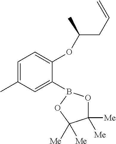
C1=C(C)C=C(B2OC([Me])([Me])C([Me])([Me])O2)C(OC(CC=C)C)=C1
